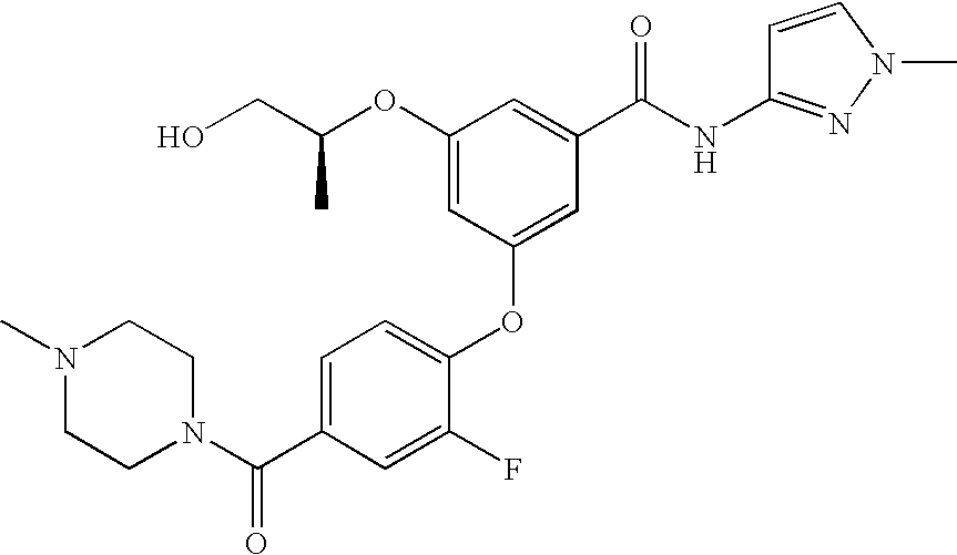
C1(OC2=CC(C(NC3=NN(C)C=C3)=O)=CC(OC(CO)C)=C2)=CC=C(C(N2CCN(C)CC2)=O)C=C1F
